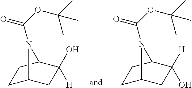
C1C2CC(O)([H])C(C1)N2C(OC(C)(C)C)=O.C1C2CC([H])(O)C(C1)N2C(OC(C)(C)C)=O
